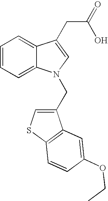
C1=CC=C2C(=C1)C(CC(=O)O)=CN2CC1=CSC2=C1C=C(OCC)C=C2
